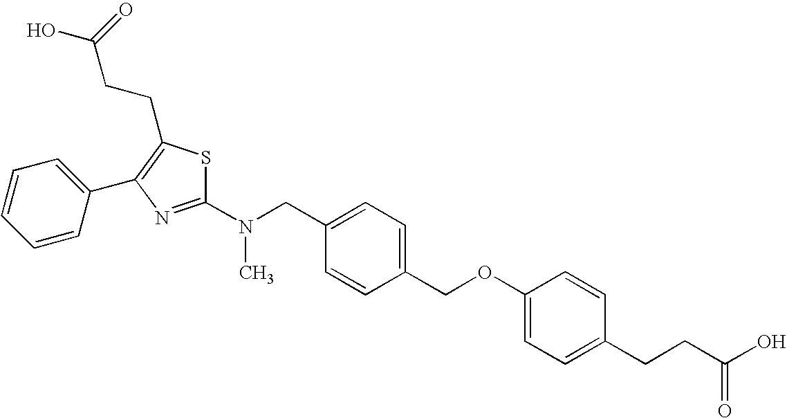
C1(N(CC2=CC=C(COC3=CC=C(CCC(O)=O)C=C3)C=C2)C)=NC(C2=CC=CC=C2)=C(CCC(O)=O)S1
